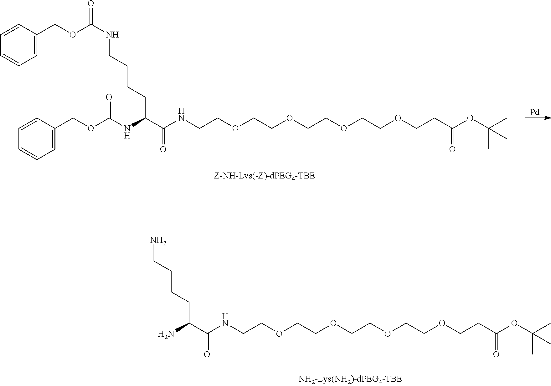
[Pd].C1=C(COC(NCCCCC(C(NCCOCCOCCOCCOCCC(OC(C)(C)C)=O)=O)NC(OCC2=CC=CC=C2)=O)=O)C=CC=C1.NCCCCC(C(NCCOCCOCCOCCOCCC(OC(C)(C)C)=O)=O)N
